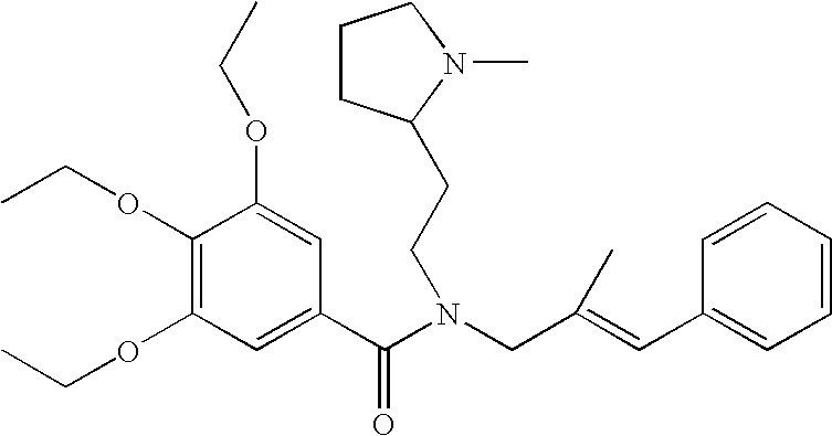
C1(OCC)=C(OCC)C=C(C(N(CC(=CC2=CC=CC=C2)C)CCC2CCCN2C)=O)C=C1OCC
